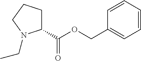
C(OC(=O)C1CCCN1CC)C1=CC=CC=C1
